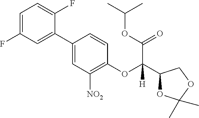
C1=C(F)C=C(C2=CC([NO2])=C(OC(C3OC(C)(C)OC3)(C(OC(C)C)=O)[H])C=C2)C(F)=C1
